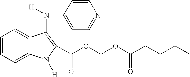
C1=CC=C2C(=C1)N([H])C(C(OCOC(CCCC)=O)=O)=C2N(C1=CC=NC=C1)[H]
